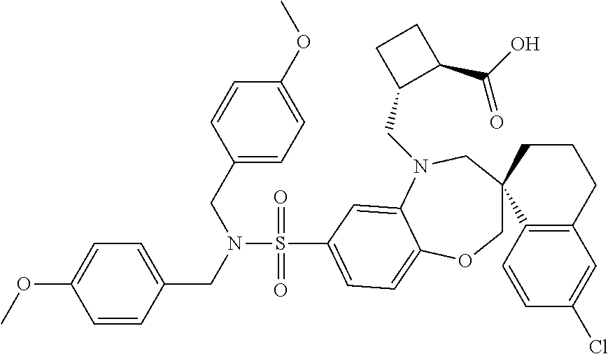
C1=CC(CN(S(=O)(=O)C2=CC=C3C(=C2)N(CC2C(C(O)=O)CC2)CC2(CO3)C3=C(CCC2)C=C(Cl)C=C3)CC2=CC=C(OC)C=C2)=CC=C1OC
